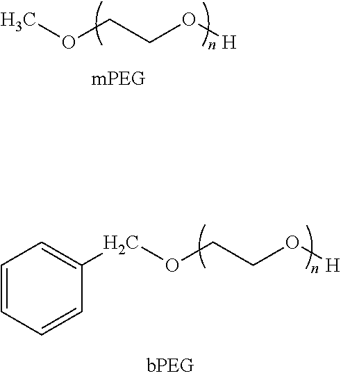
COCCO[H].C1=CC=CC(COCCO[H])=C1
